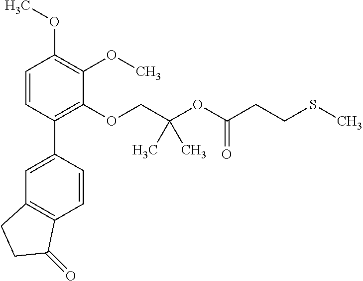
C1=CC(C2=CC3=C(C=C2)C(=O)CC3)=C(OCC(OC(CCSC)=O)(C)C)C(OC)=C1OC
